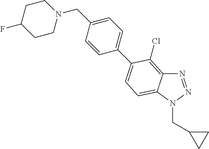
N1=NN(CC2CC2)C2=CC=C(C3=CC=C(CN4CCC(F)CC4)C=C3)C(Cl)=C12
